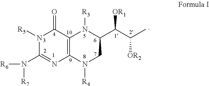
N1([R5])C(N([R7])[R6])=NC2=C(C1=O)N([R3])C(C(C(C)[OR2])[OR1])CN2[R4]
